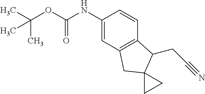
O(C(NC1=CC2=C(C=C1)C(CC#N)C1(C2)CC1)=O)C(C)(C)C
